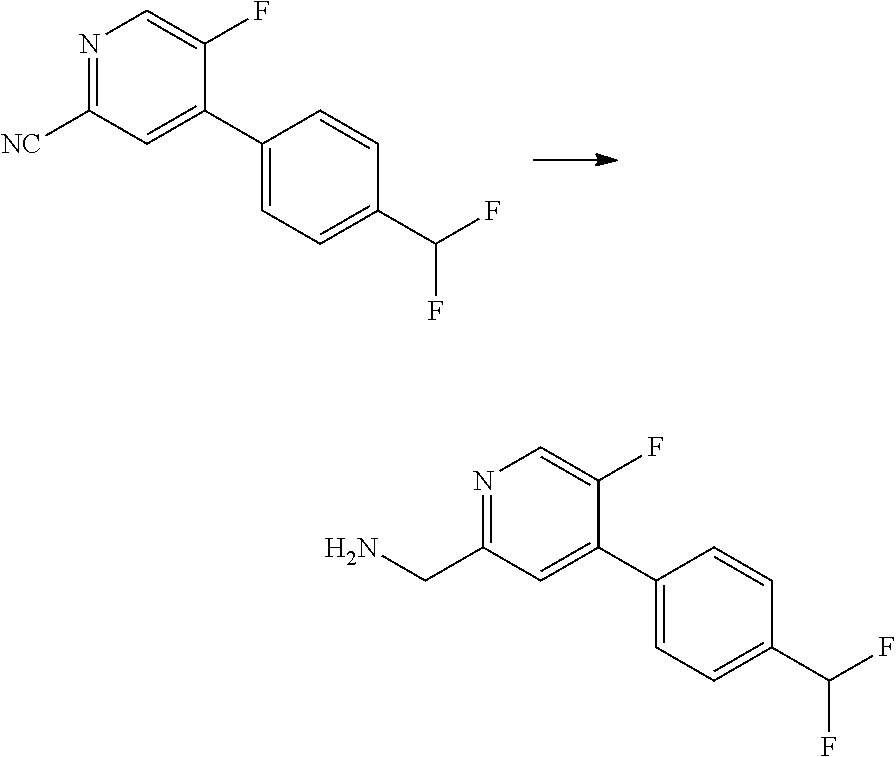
N1=C([NC])C=C(C2=CC=C(C(F)F)C=C2)C(F)=C1.N1=C(CN)C=C(C2=CC=C(C(F)F)C=C2)C(F)=C1
